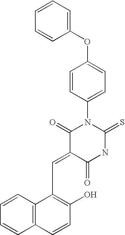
C1=CC=C(OC2=CC=C(N3C(=S)NC(=O)C(=CC4=C(O)C=CC5=C4C=CC=C5)C3=O)C=C2)C=C1
